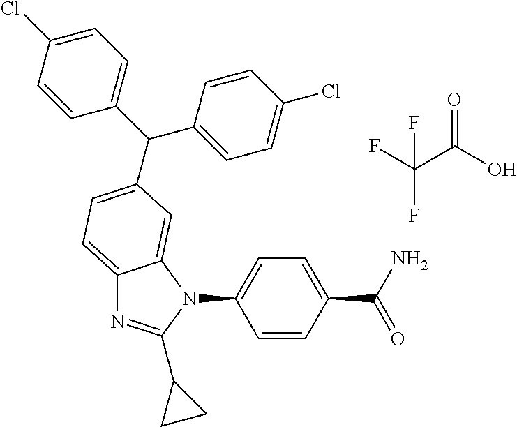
C12=CC=C(C(C3=CC=C(Cl)C=C3)C3=CC=C(Cl)C=C3)C=C1N(C1=CC=C(C(N)=O)C=C1)C(C1CC1)=N2.FC(C(=O)O)(F)F
